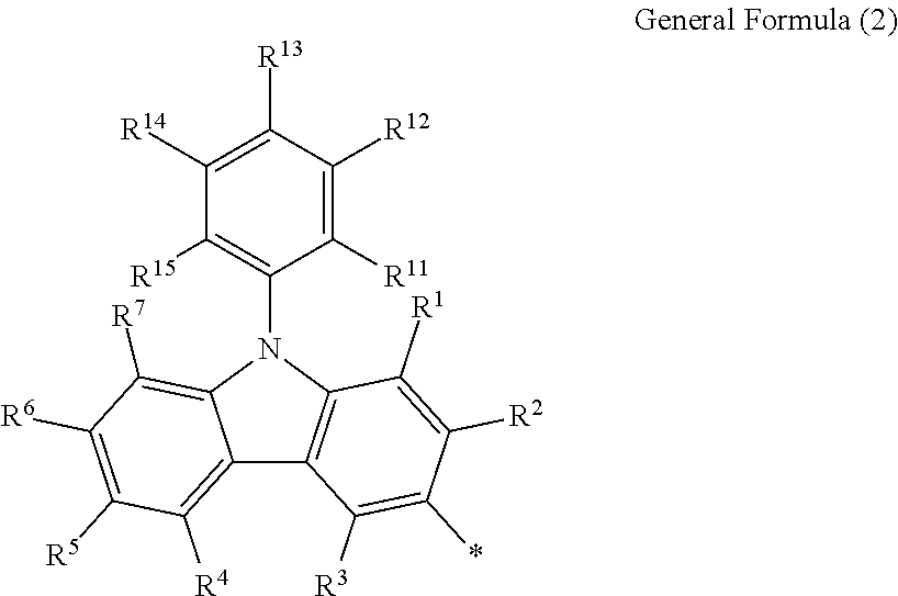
C12=C([R4])C([R5])=C([R6])C([R7])=C1N(C1=C([R15])C([R14])=C([R13])C([R12])=C1[R11])C1=C2C([R3])=C(*)C([R2])=C1[R1]
